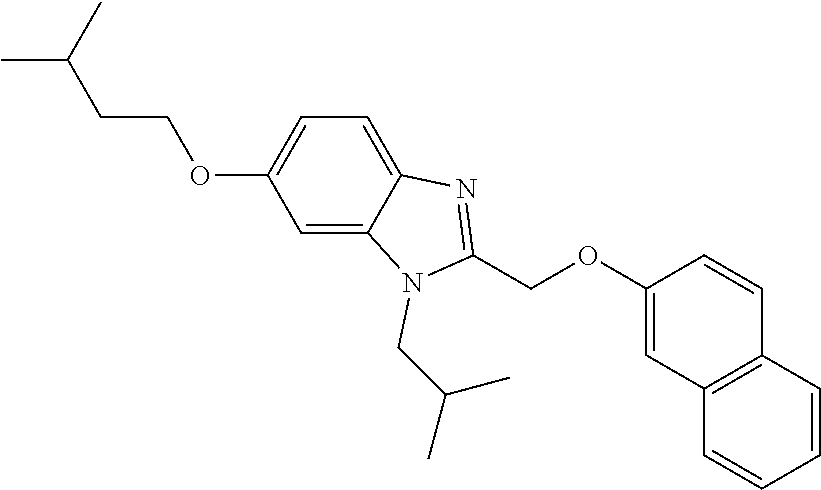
CC(C)CCOC1=CC=C2C(=C1)N(CC(C)C)C(COC1=CC3=C(C=C1)C=CC=C3)=N2
